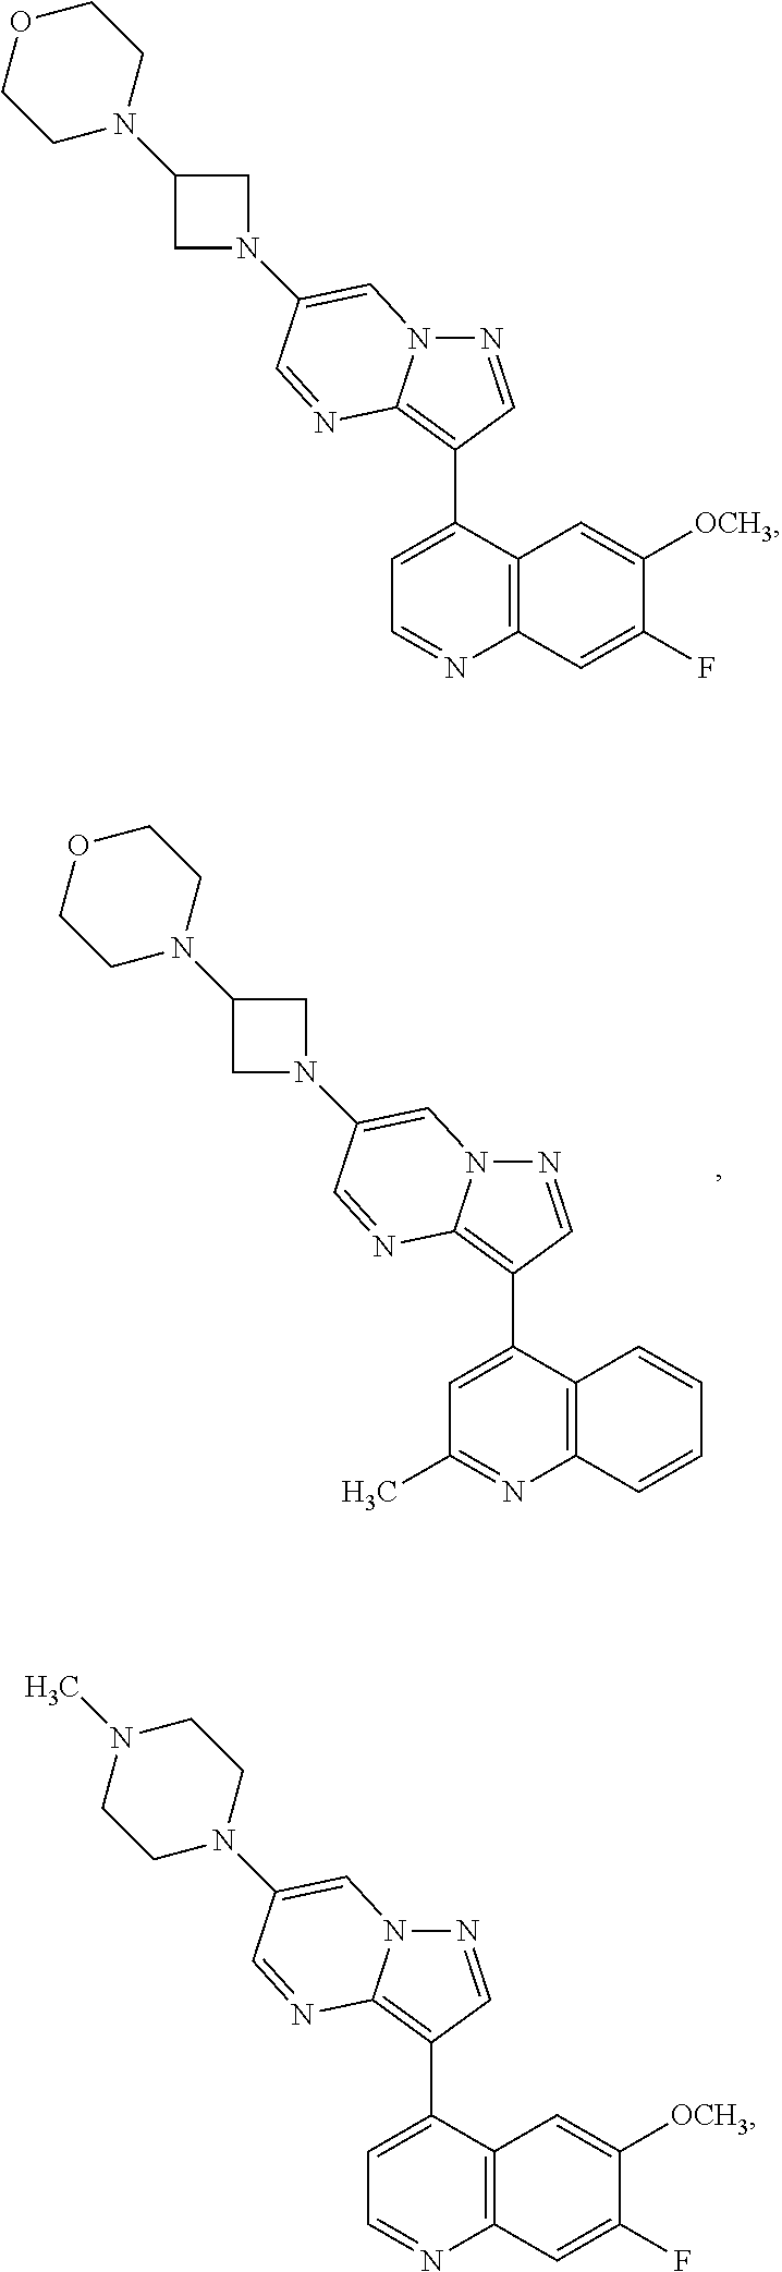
N1=CC(C2=CC=NC3=C2C=C([OCH3])C(F)=C3)=C2N1C=C(N1CC(N3CCOCC3)C1)C=N2.N1=CC(C2=CC=NC3=C2C=C([OCH3])C(F)=C3)=C2N1C=C(N1CCN(C)CC1)C=N2.N1=CC(C2=CC(C)=NC3=C2C=CC=C3)=C2N1C=C(N1CC(N3CCOCC3)C1)C=N2
